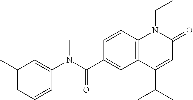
C1(N(C(C2=CC3=C(C=C2)N(CC)C(=O)C=C3C(C)C)=O)C)=CC(C)=CC=C1
